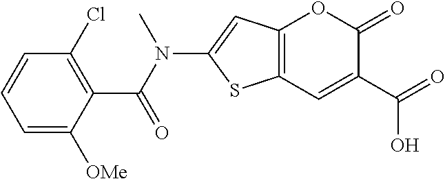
C12=C(C=C(C(=O)O)C(=O)O1)SC(N(C(C1=C(Cl)C=CC=C1[OMe])=O)C)=C2
